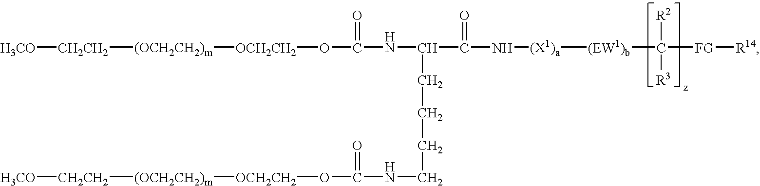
[(X1)a]([(EW1)b]C([FG][R14])([R2])[R3])NC(C(NC(O[OCH2CH2][(OCH2CH2)m][CH2CH2][H3CO])=O)CCCCNC(O[OCH2CH2][(OCH2CH2)m][CH2CH2][H3CO])=O)=O
